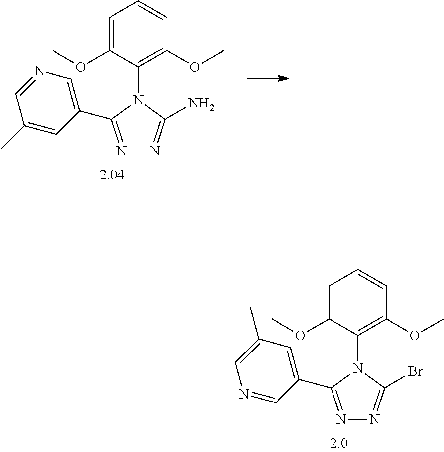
C1=C(OC)C(N2C(C3=CN=CC(C)=C3)=NN=C2N)=C(OC)C=C1.C1=C(OC)C(N2C(C3=CC(C)=CN=C3)=NN=C2Br)=C(OC)C=C1
